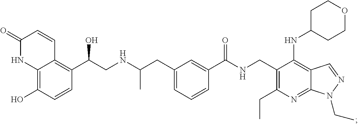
C1(=O)NC2=C(O)C=CC(C(CNC(CC3=CC=CC(C(NCC4=C(CC)N=C5C(=C4NC4CCOCC4)C=NN5CC)=O)=C3)C)O)=C2C=C1
